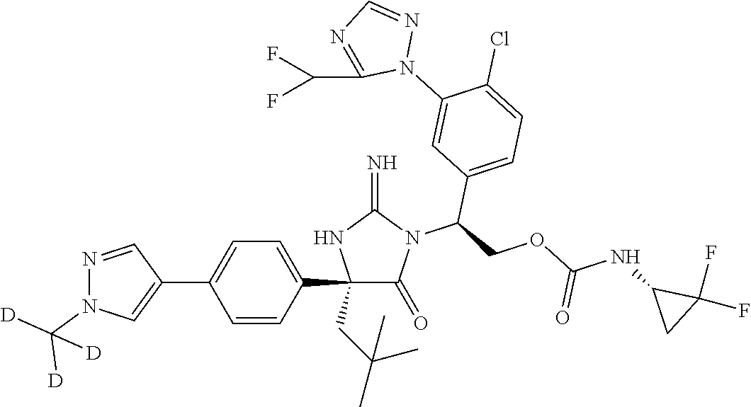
C1(C2=CC=C(C3=CN(C([D])([D])[D])N=C3)C=C2)(CC(C)(C)C)C(=O)N(C(COC(NC2CC2(F)F)=O)C2=CC=C(Cl)C(N3N=CN=C3C(F)F)=C2)C(=N)N1
